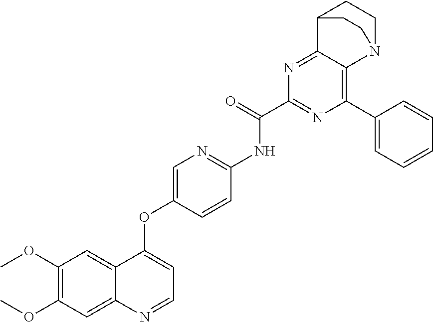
COC1=C(OC)C=C2C(=C1)N=CC=C2OC1=CN=C(NC(C2=NC(C3=CC=CC=C3)=C3C(=N2)C2CCN3CC2)=O)C=C1
